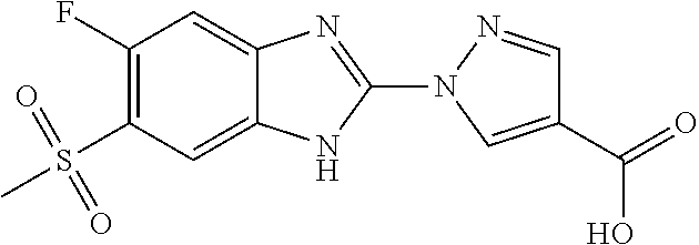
C1(F)=C(S(=O)(C)=O)C=C2C(=C1)N=C(N1C=C(C(=O)O)C=N1)N2
